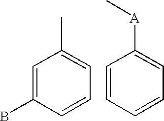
C1=C(B)C=CC=C1C.C1=CC=CC=C1[A]C
